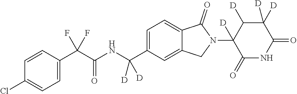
C1=CC(C(C(NC(C2=CC=C3C(=C2)CN(C2([D])C(=O)NC(=O)C([D])([D])C2[D])C3=O)([D])[D])=O)(F)F)=CC=C1Cl
